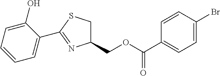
C1(COC(C2=CC=C(Br)C=C2)=O)CSC(C2=CC=CC=C2O)=N1
